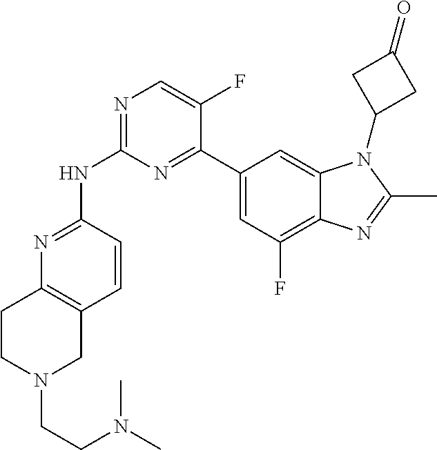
N1=C(NC2=NC=C(F)C(C3=CC(F)=C4C(=C3)N(C3CC(=O)C3)C(C)=N4)=N2)C=CC2=C1CCN(CCN(C)C)C2
